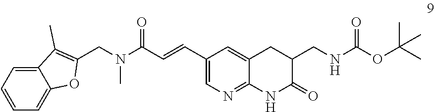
C1(C=CC(N(CC2=C(C)C3=CC=CC=C3O2)C)=O)=CN=C2C(=C1)CC(CNC(OC(C)(C)C)=O)C(=O)N2
